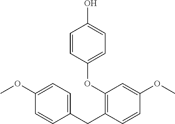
C1=CC(CC2=C(OC3=CC=C(O)C=C3)C=C(OC)C=C2)=CC=C1OC
